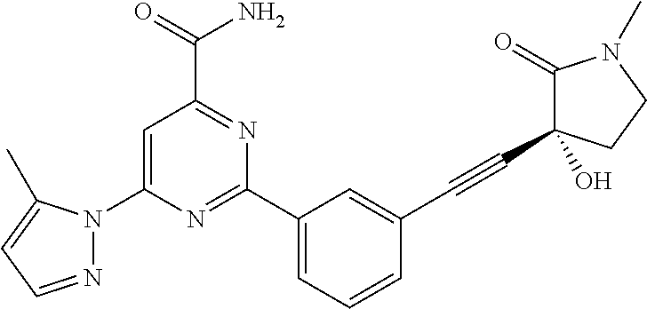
C1(C2=CC=CC(C#CC3(O)C(=O)N(C)CC3)=C2)=NC(N2N=CC=C2C)=CC(C(=O)N)=N1
